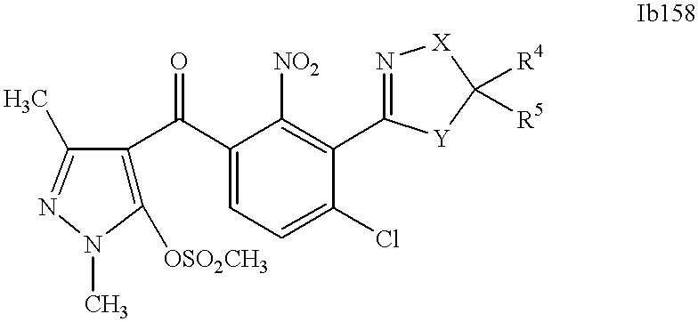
C1([OSO2CH3])=C(C(C2=CC=C(Cl)C(C3=N[X]C([R4])([R5])[Y]3)=C2[NO2])=O)C(C)=NN1C
